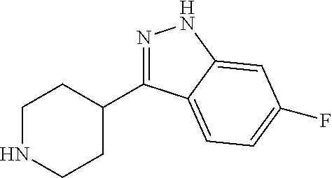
N1=C(C2CCNCC2)C2=CC=C(F)C=C2N1
